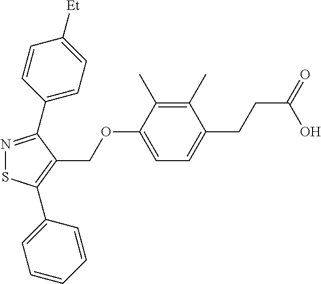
N1=C(C2=CC=C([Et])C=C2)C(COC2=CC=C(CCC(=O)O)C(C)=C2C)=C(C2=CC=CC=C2)S1
